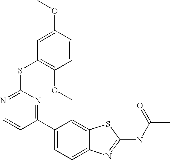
C1(C2=NC(SC3=C(OC)C=CC(OC)=C3)=NC=C2)=CC=C2C(=C1)SC(NC(C)=O)=N2
